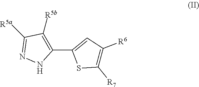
C1([R7])=C([R6])C=C(C2=C([R5b])C([R5a])=NN2)S1
